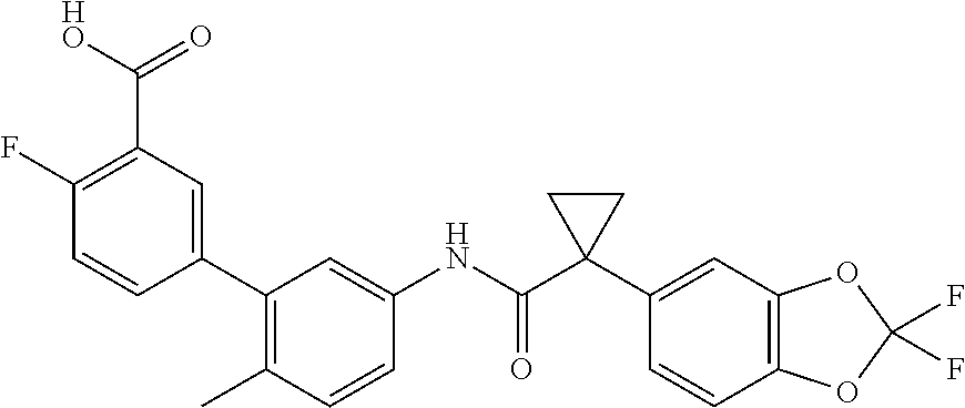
C1=CC(C)=C(C2=CC(C([HO])=O)=C(F)C=C2)C=C1NC(C1(C2=CC3=C(C=C2)OC(F)(F)O3)CC1)=O
